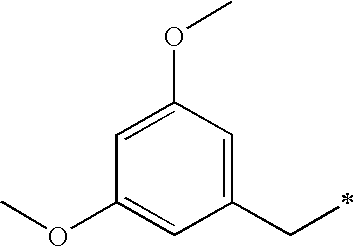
COC1=CC(CC)=CC(OC)=C1
